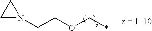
N1(CCOC*)CC1
